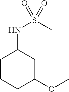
C1CCC(OC)CC1NS(=O)(C)=O
